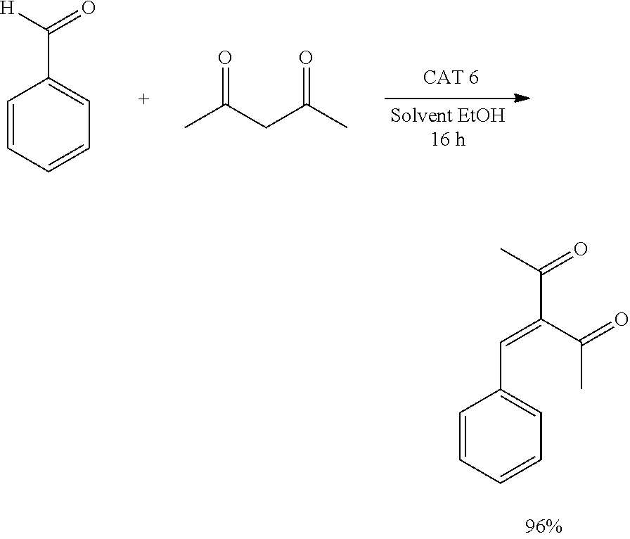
C1=CC=CC=C1C([H])=O.CC(CC(C)=O)=O.C1=CC=CC=C1C=C(C(=O)C)C(=O)C
